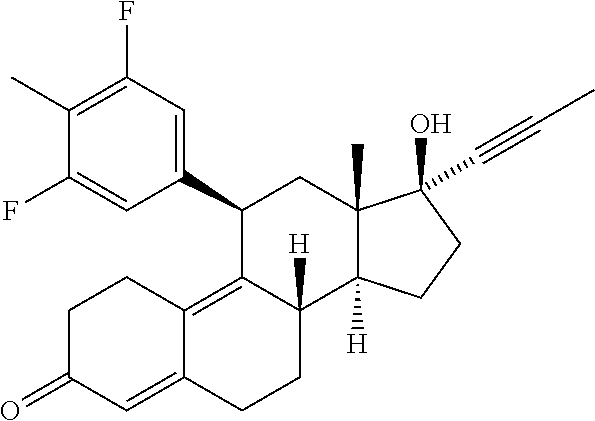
C1(C2=CC(F)=C(C)C(F)=C2)C2=C3C(=CC(=O)CC3)CCC2([H])C2([H])C(C)(C1)C(O)(C#CC)CC2
